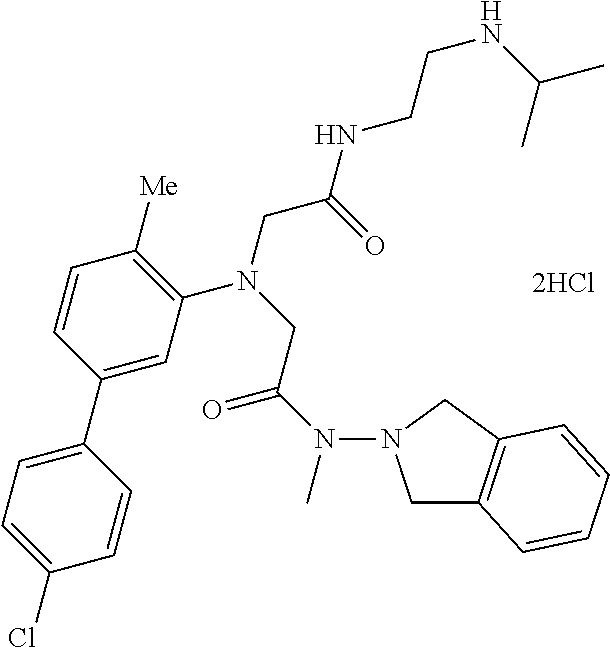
[2HCl].C1=C(C2=CC=C(Cl)C=C2)C=CC([Me])=C1N(CC(NCCNC(C)C)=O)CC(N(C)N1CC2=C(C1)C=CC=C2)=O
